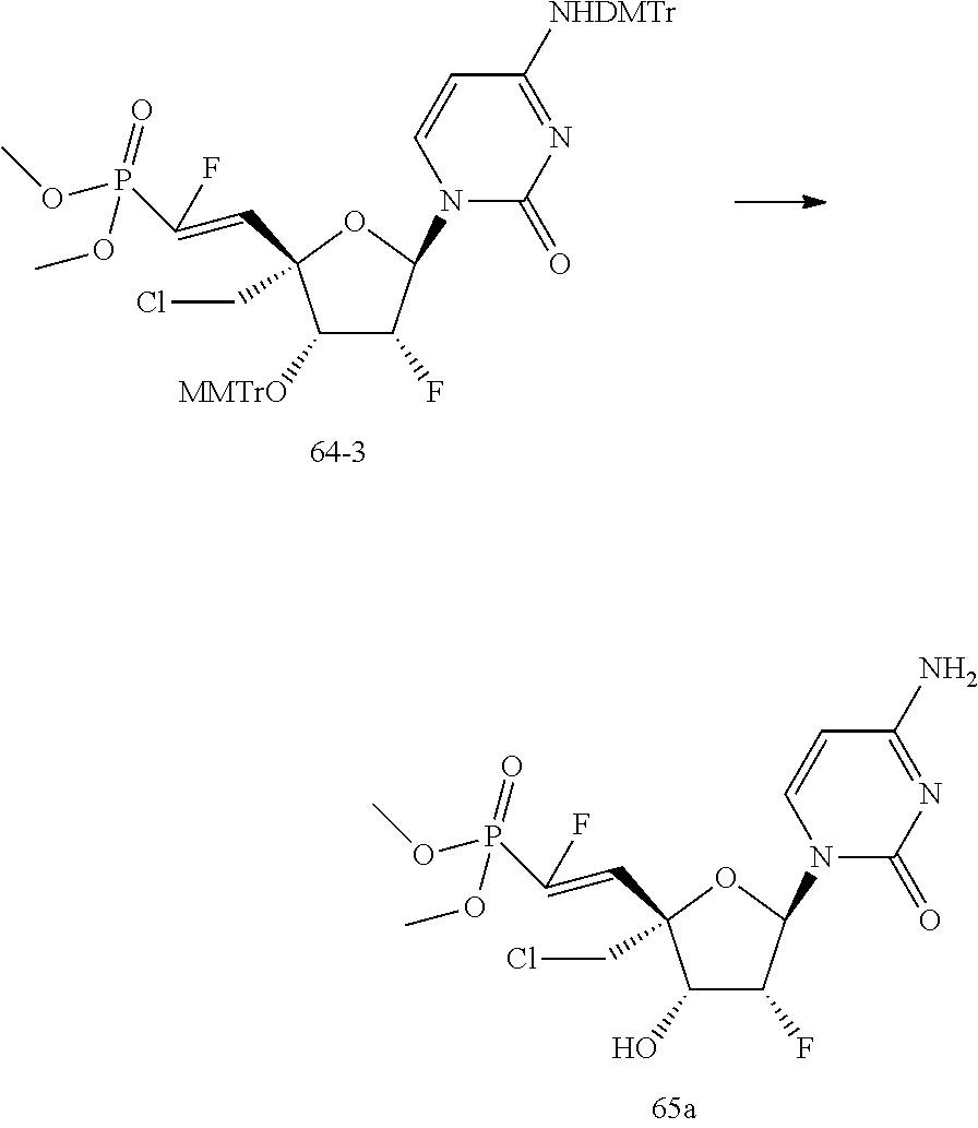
C1([MMTrO])C(F)C(N2C(=O)N=C([NHDMTr])C=C2)OC1(C=C(P(=O)(OC)OC)F)CCl.C1(O)C(F)C(N2C(=O)N=C(N)C=C2)OC1(C=C(P(=O)(OC)OC)F)CCl
